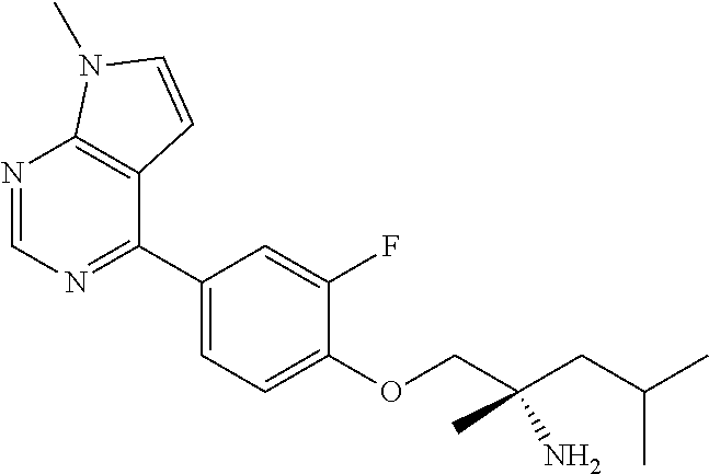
C1(OCC(CC(C)C)(C)N)=CC=C(C2=NC=NC3=C2C=CN3C)C=C1F
